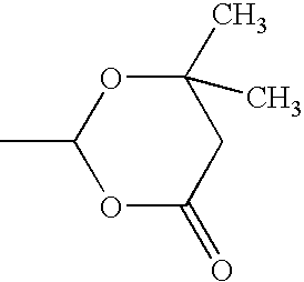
CC1OC(=O)CC(C)(C)O1
